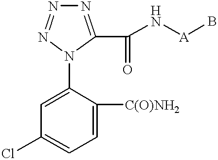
N1=C(C(N[A]B)=O)N(C2=CC(Cl)=CC=C2[C(O)NH2])N=N1
